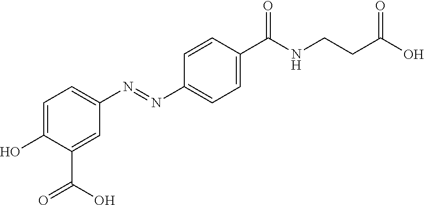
C1=C(O)C(C(O)=O)=CC(N=NC2=CC=C(C(NCCC(O)=O)=O)C=C2)=C1
